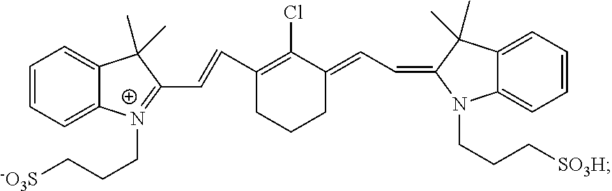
C1=CC=C2C(=C1)N(CCC[SO3H])C(=CC=C1C(Cl)=C(C=CC3=[N+](CCC[-O3S])C4=CC=CC=C4C3(C)C)CCC1)C2(C)C
